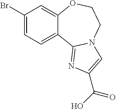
C1(Br)=CC=C2C(=C1)OCCN1C2=NC(C(O)=O)=C1
